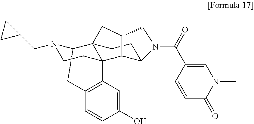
C12CC3=C(C=C(O)C=C3)C3(C14CCC1C3C(C4)CN1C(=O)C1=CN(C)C(=O)C=C1)CCN2CC1CC1
